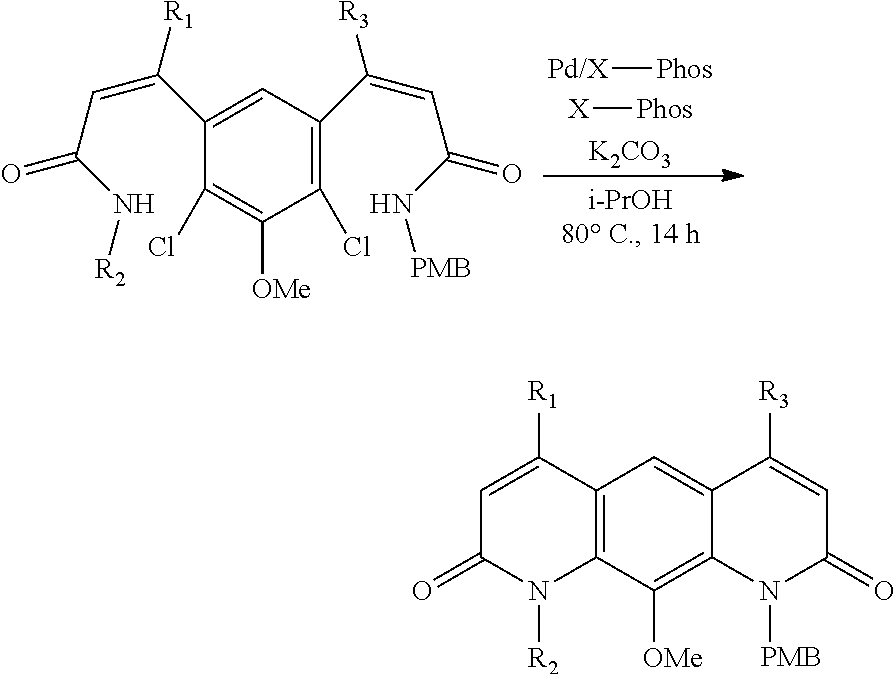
[Pd/X][Phos].[X][Phos].[K2CO3].C1(Cl)=C(C([R3])=CC(N[PMB])=O)C=C(C(=CC(N[R2])=O)[R1])C(Cl)=C1[OMe].C12=C(C([OMe])=C3C(=C1)C([R3])=CC(=O)N3[PMB])N([R2])C(=O)C=C2[R1]
